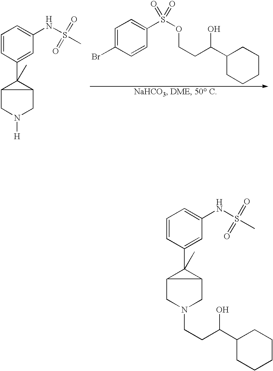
C1=CC(C2(C)C3CN([H])CC23)=CC(NS(C)(=O)=O)=C1.C1=C(Br)C=CC(S(OCCC(O)C2CCCCC2)(=O)=O)=C1.C1=CC(C2(C)C3CN(CCC(O)C4CCCCC4)CC23)=CC(NS(C)(=O)=O)=C1
